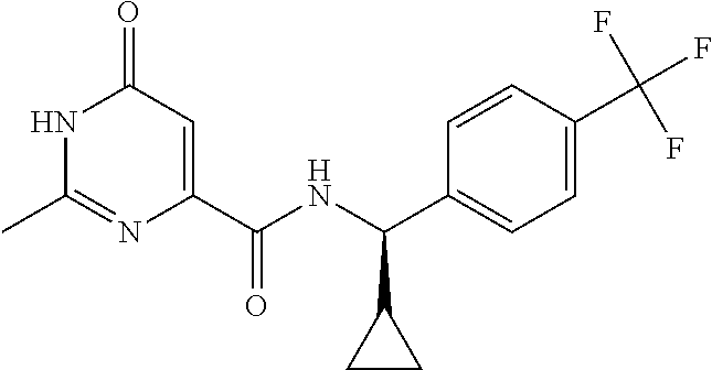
C1(C)=NC(C(NC(C2=CC=C(C(F)(F)F)C=C2)C2CC2)=O)=CC(=O)N1
